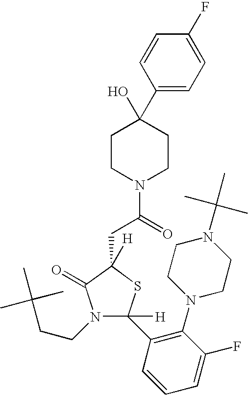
C1(C2(O)CCN(C(=O)CC3([H])C(=O)N(CCC(C)(C)C)C([H])(C4=C(N5CCN(C(C)(C)C)CC5)C(F)=CC=C4)S3)CC2)=CC=C(F)C=C1
